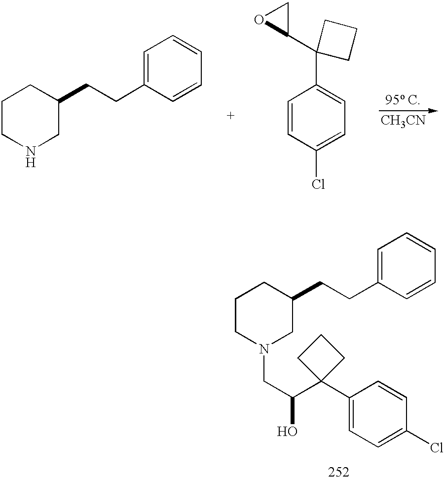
C1=C(CCC2CCCNC2)C=CC=C1.C1=CC(Cl)=CC=C1C1(C2CO2)CCC1.[CH3CN].C1=C(CCC2CCCN(CC(O)C3(C4=CC=C(Cl)C=C4)CCC3)C2)C=CC=C1
